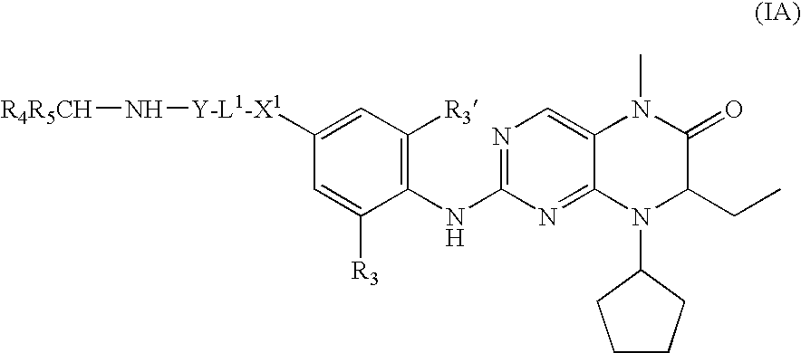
C1([Y-L1-X1]N[R4R5CH])=CC([R3])=C(NC2=NC=C3C(=N2)N(C2CCCC2)C(CC)C(=O)N3C)C([R3])=C1
